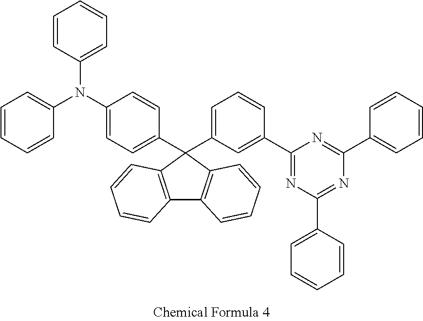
C1=CC=CC(N(C2=CC=C(C3(C4=CC=CC(C5=NC(C6=CC=CC=C6)=NC(C6=CC=CC=C6)=N5)=C4)C4=C(C5=C3C=CC=C5)C=CC=C4)C=C2)C2=CC=CC=C2)=C1
